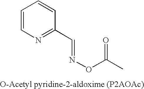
C1=CN=C(C=NOC(C)=O)C=C1
